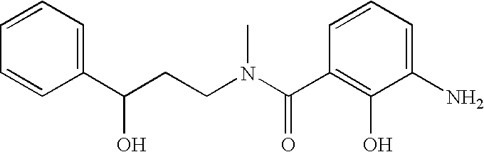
C1(N)=CC=CC(C(=O)N(C)CCC(O)C2=CC=CC=C2)=C1O
